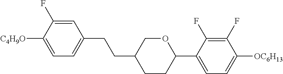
C1=C(F)C([C4H9O])=CC=C1CCC1CCC(C2=CC=C([OC6H13])C(F)=C2F)OC1
